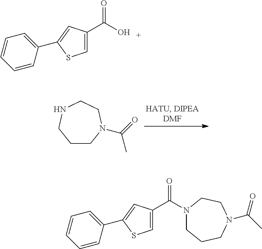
C1CN(C(C)=O)CCNC1.C1=C(C(O)=O)C=C(C2=CC=CC=C2)S1.C1=C(C(N2CCCN(C(=O)C)CC2)=O)C=C(C2=CC=CC=C2)S1
